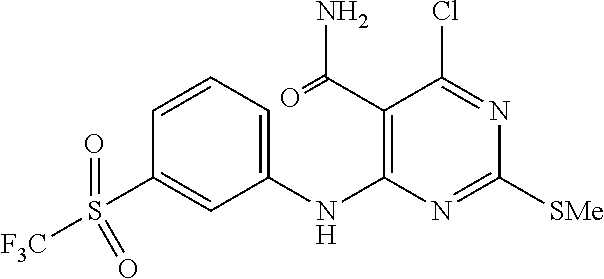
C1=CC=C(NC2=C(C(=O)N)C(Cl)=NC([SMe])=N2)C=C1S([F3C])(=O)=O
